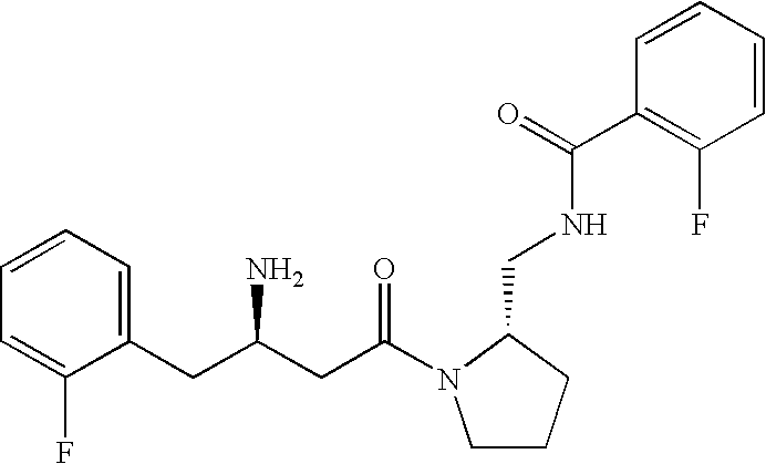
C1=CC=C(CC(N)CC(=O)N2CCCC2CNC(=O)C2=C(F)C=CC=C2)C(F)=C1
